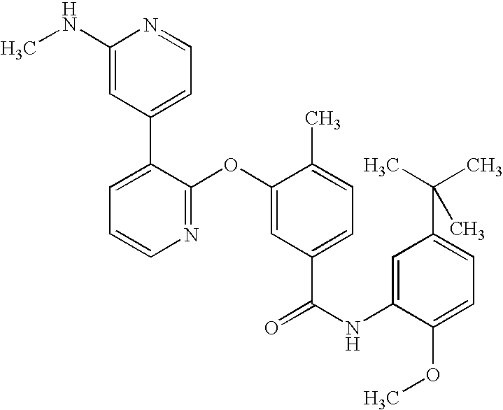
N1=C(OC2=CC(C(NC3=CC(C(C)(C)C)=CC=C3OC)=O)=CC=C2C)C(C2=CC=NC(NC)=C2)=CC=C1
